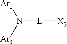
N([Ar3])([Ar1])[L][X2]
